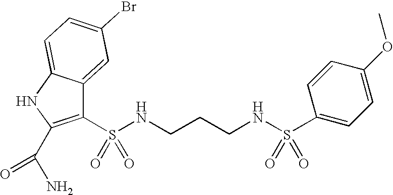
C1(S(NCCCNS(C2=CC=C(OC)C=C2)(=O)=O)(=O)=O)=C(C(N)=O)NC2=CC=C(Br)C=C12
